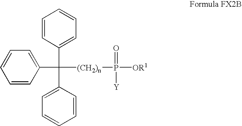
C1=CC(C(C2=CC=CC=C2)([(CH2)n]P([OR1])(=O)[Y])C2=CC=CC=C2)=CC=C1
